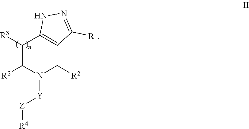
C1([R3])C([R2])N([Y][Z][R4])C([R2])C2=C1NN=C2[R1]
